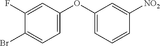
C1=C(OC2=CC=CC([NO2])=C2)C=C(F)C(Br)=C1
